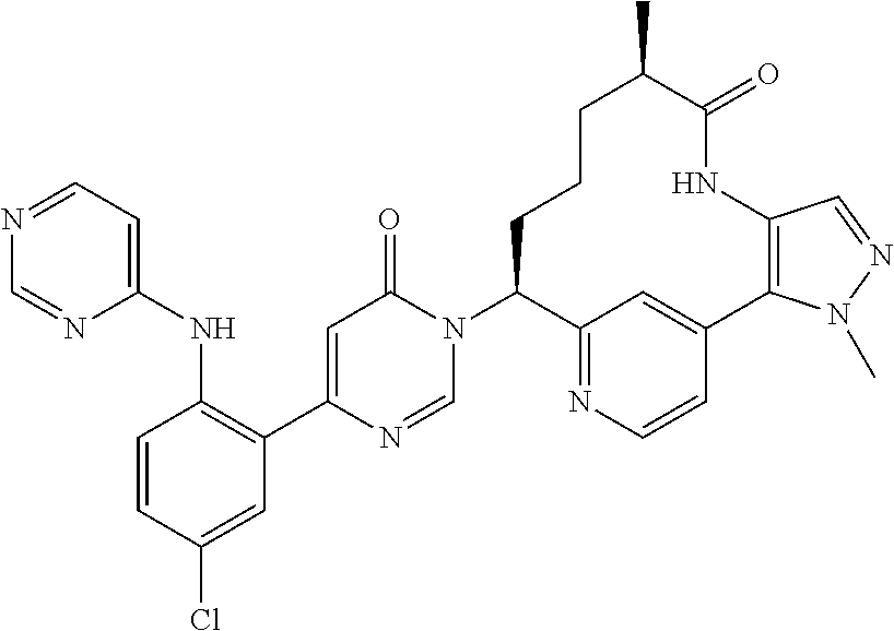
N(C1=C(C2=CC(=O)N(C3C4=NC=CC(=C4)C4=C(NC(=O)C(C)CCC3)C=NN4C)C=N2)C=C(Cl)C=C1)C1=CC=NC=N1
